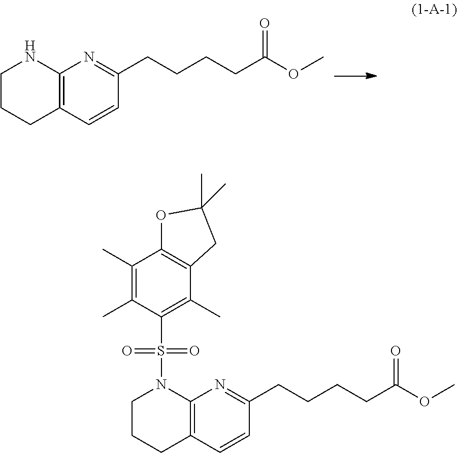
C12=C(C=CC(CCCCC(OC)=O)=N1)CCCN2.C12=C(C=CC(CCCCC(OC)=O)=N1)CCCN2S(C1=C(C)C2=C(C(C)=C1C)OC(C)(C)C2)(=O)=O
